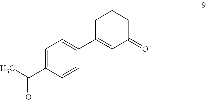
C1=C(C(C)=O)C=CC(C2=CC(=O)CCC2)=C1
